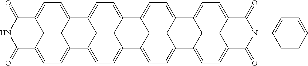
C12=C3C4=CC=C1C1=CC=C5C6=C1C(=CC=C6C(=O)NC5=O)C2=CC=C3C1=CC=C2C3=C1C4=CC=C3C1=CC=C3C4=C1C2=CC=C4C(=O)N(C1=CC=CC=C1)C3=O
